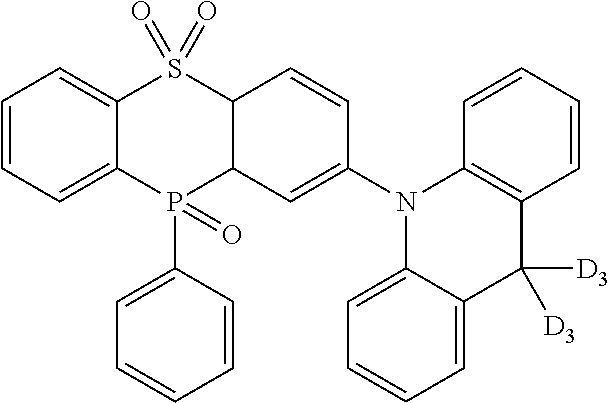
C1=CC=C2C(=C1)S(=O)(=O)C1C(P2(C2=CC=CC=C2)=O)C=C(N2C3=C(C=CC=C3)C([D3])([D3])C3=CC=CC=C23)C=C1
